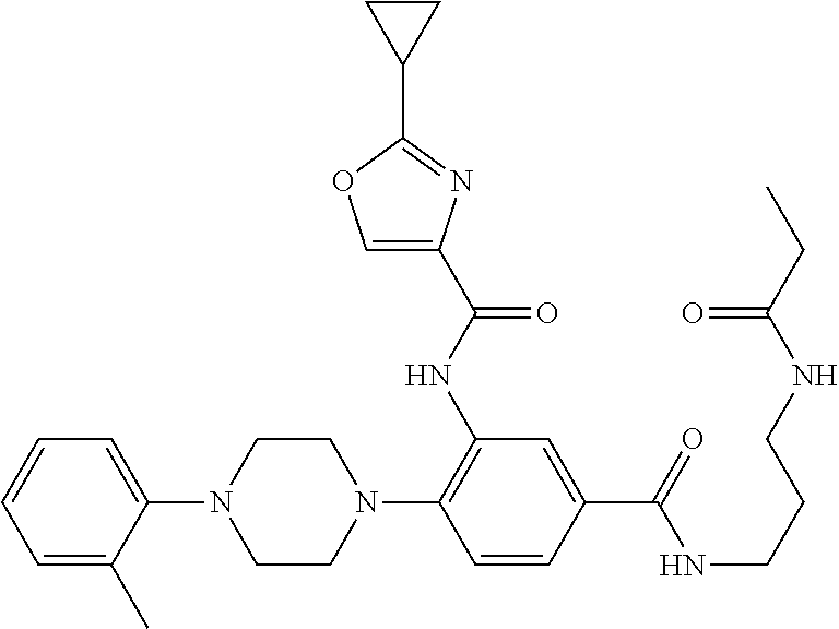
C1(N2CCN(C3=C(NC(C4=COC(C5CC5)=N4)=O)C=C(C(NCCCNC(CC)=O)=O)C=C3)CC2)=CC=CC=C1C
